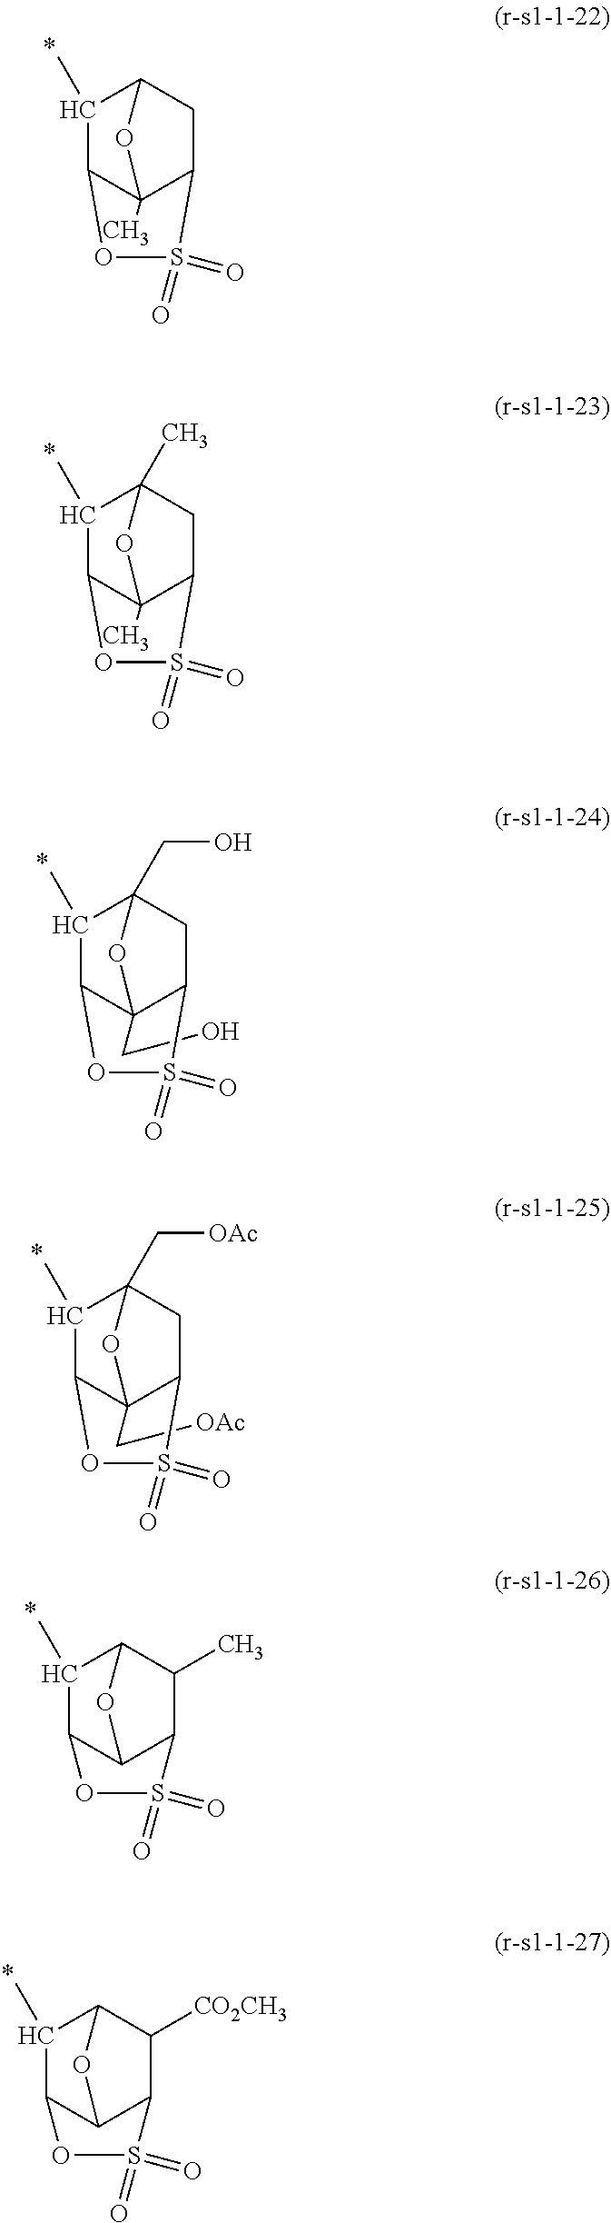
C1(C)C2C3(C)C(CC1O3)S(=O)(=O)O2.C1(C)C2C3(C)C(CC1(C)O3)S(=O)(=O)O2.C1(C)C2C3(CO)OC1(CO)CC3S(=O)(=O)O2.C1(C)C2C3(C[OAc])OC1(C[OAc])CC3S(=O)(=O)O2.C1(C)C2C3C(C(C)C1O3)S(=O)(=O)O2.C1(C)C2C3C(C([CO2CH3])C1O3)S(=O)(=O)O2
